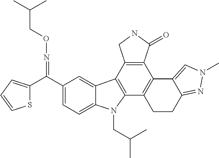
C1(C(C2=CC=CS2)=NOCC(C)C)=CC=C2C(=C1)C1=C(N2CC(C)C)C2=C(C3=C1CNC3=O)C1=CN(C)N=C1CC2
